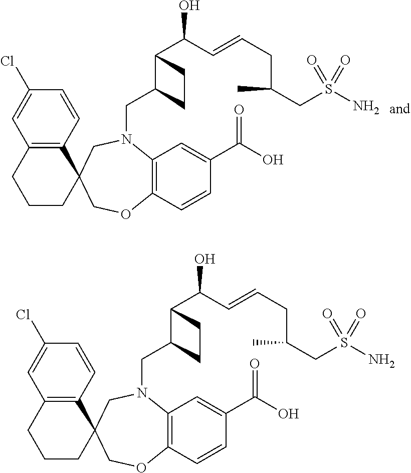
C1(Cl)=CC2=C(C=C1)C1(CCC2)COC2=C(N(CC3C(C(O)C=CCC(CS(N)(=O)=O)C)CC3)C1)C=C(C(O)=O)C=C2.C1(Cl)=CC2=C(C=C1)C1(CCC2)COC2=C(N(CC3C(C(O)C=CCC(CS(N)(=O)=O)C)CC3)C1)C=C(C(O)=O)C=C2
